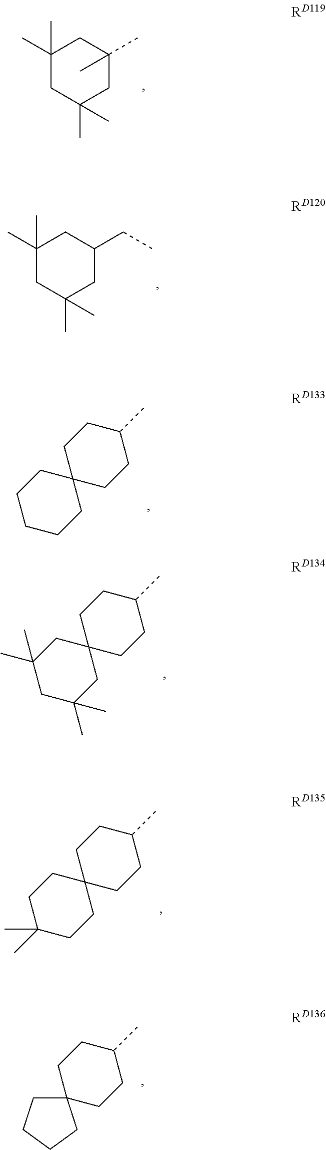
C1(C)(C)CC(C)(C)CC(C)(C)C1.C1(C)(C)CC(C)(C)CC(CC)C1.C1(C)CCC2(CC1)CCCCC2.C1(C)CCC2(CC1)CC(C)(C)CC(C)(C)C2.C1(C)CCC2(CC1)CCC(C)(C)CC2.C1(C)CCC2(CC1)CCCC2
